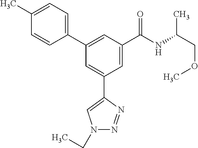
C1(C2=CC(C(NC(COC)C)=O)=CC(C3=CN(CC)N=N3)=C2)=CC=C(C)C=C1
